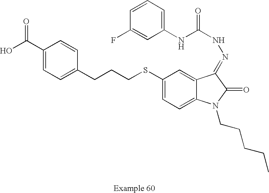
C1(C(O)=O)=CC=C(CCCSC2=CC=C3C(=C2)C(=NNC(=O)NC2=CC=CC(F)=C2)C(=O)N3CCCCC)C=C1
